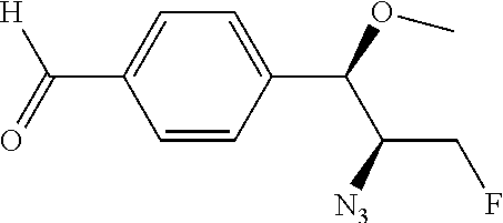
C1=CC(C(OC)C([N3])CF)=CC=C1C([H])=O
